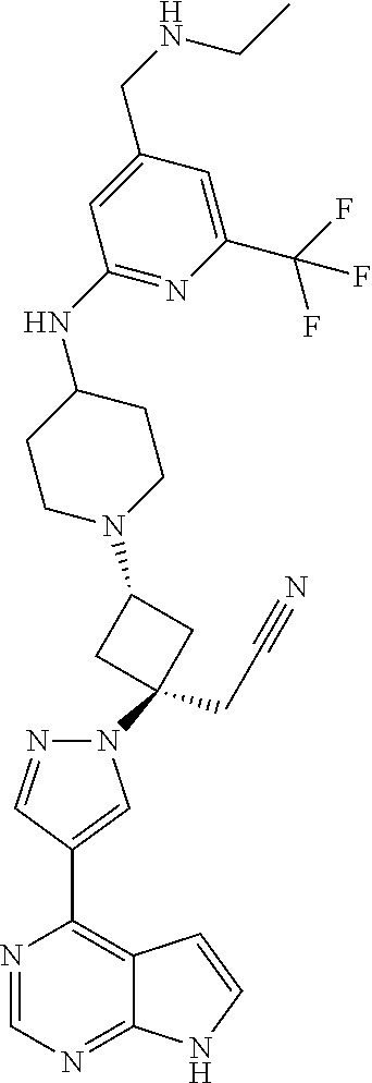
N1=CN=C2C(=C1C1=CN(C3(CC#N)CC(N4CCC(NC5=NC(C(F)(F)F)=CC(CNCC)=C5)CC4)C3)N=C1)C=CN2
